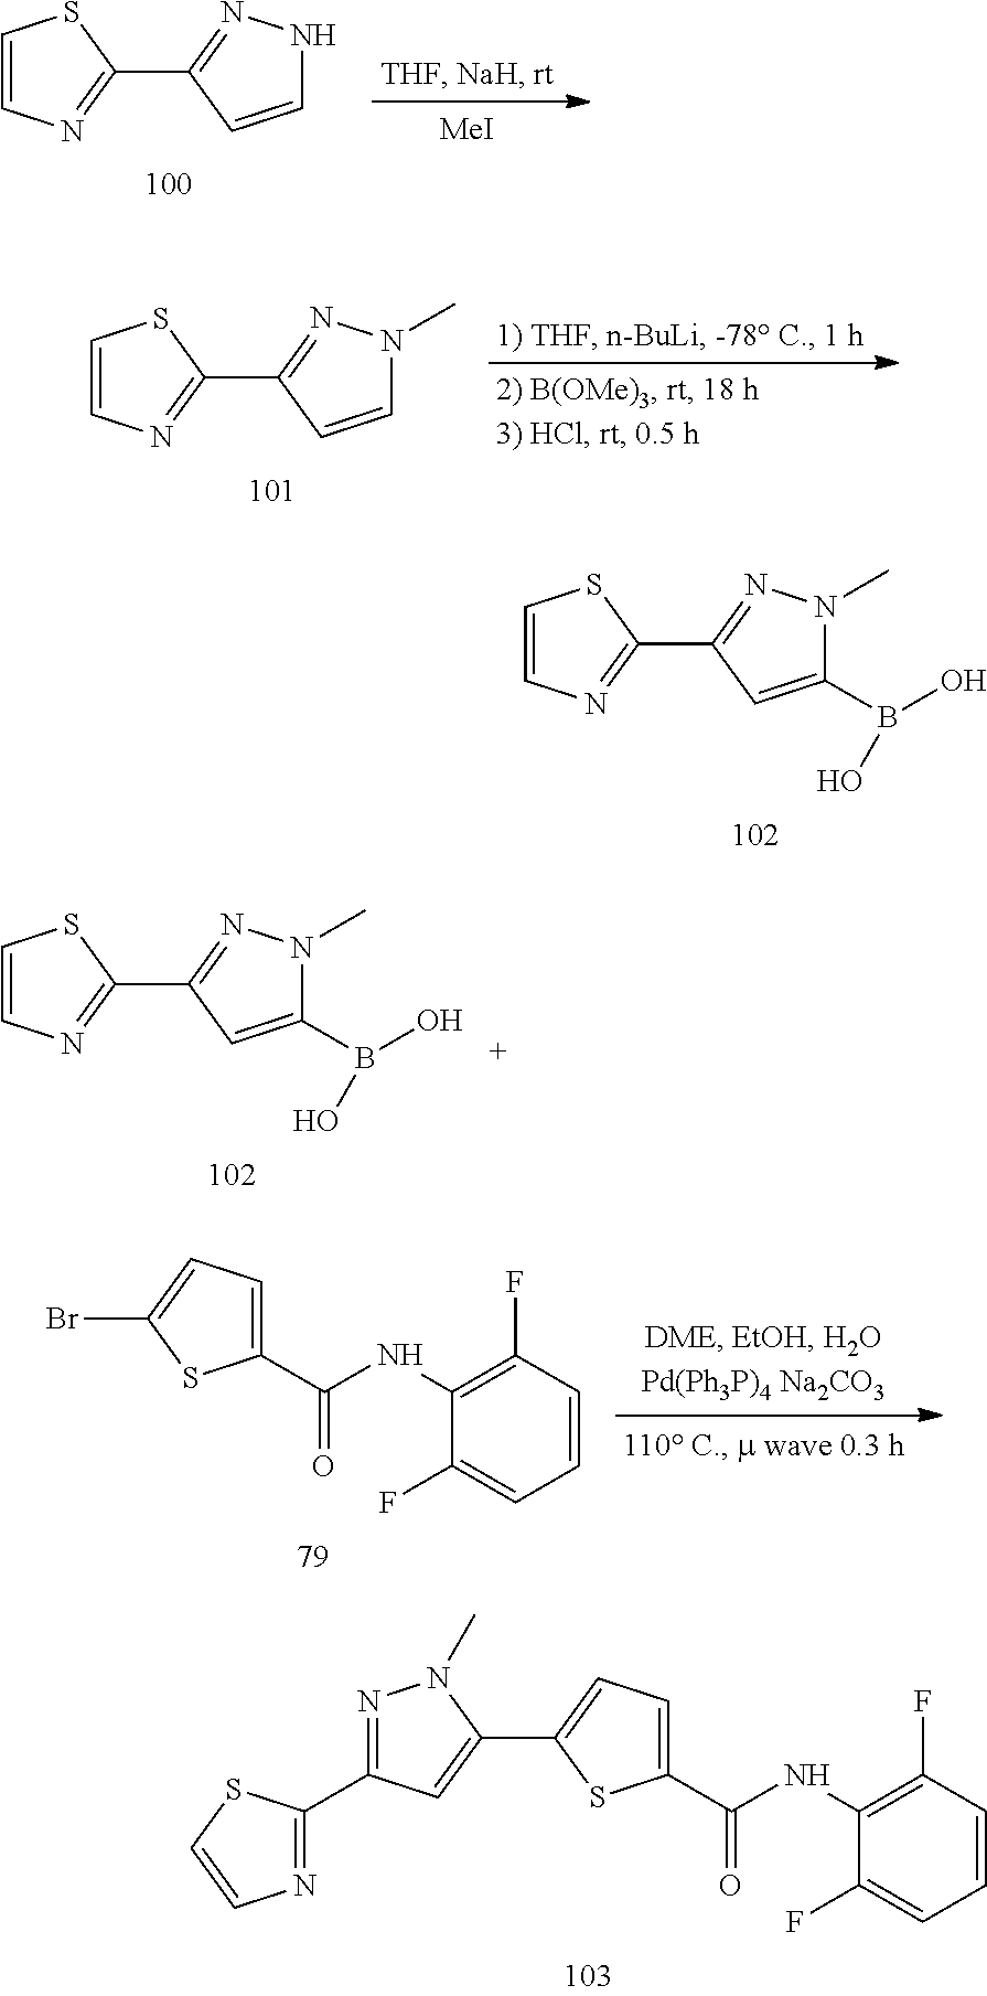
C1=CN=C(C2=NN(C)C(B(O)O)=C2)S1.C1=CN=C(C2=NN(C)C(B(O)O)=C2)S1.C1(C(NC2=C(F)C=CC=C2F)=O)=CC=C(Br)S1.C1(C(NC2=C(F)C=CC=C2F)=O)=CC=C(C2=CC(C3=NC=CS3)=NN2C)S1.C1=CN=C(C2=NNC=C2)S1.[MeI].C1=CN=C(C2=NN(C)C=C2)S1
